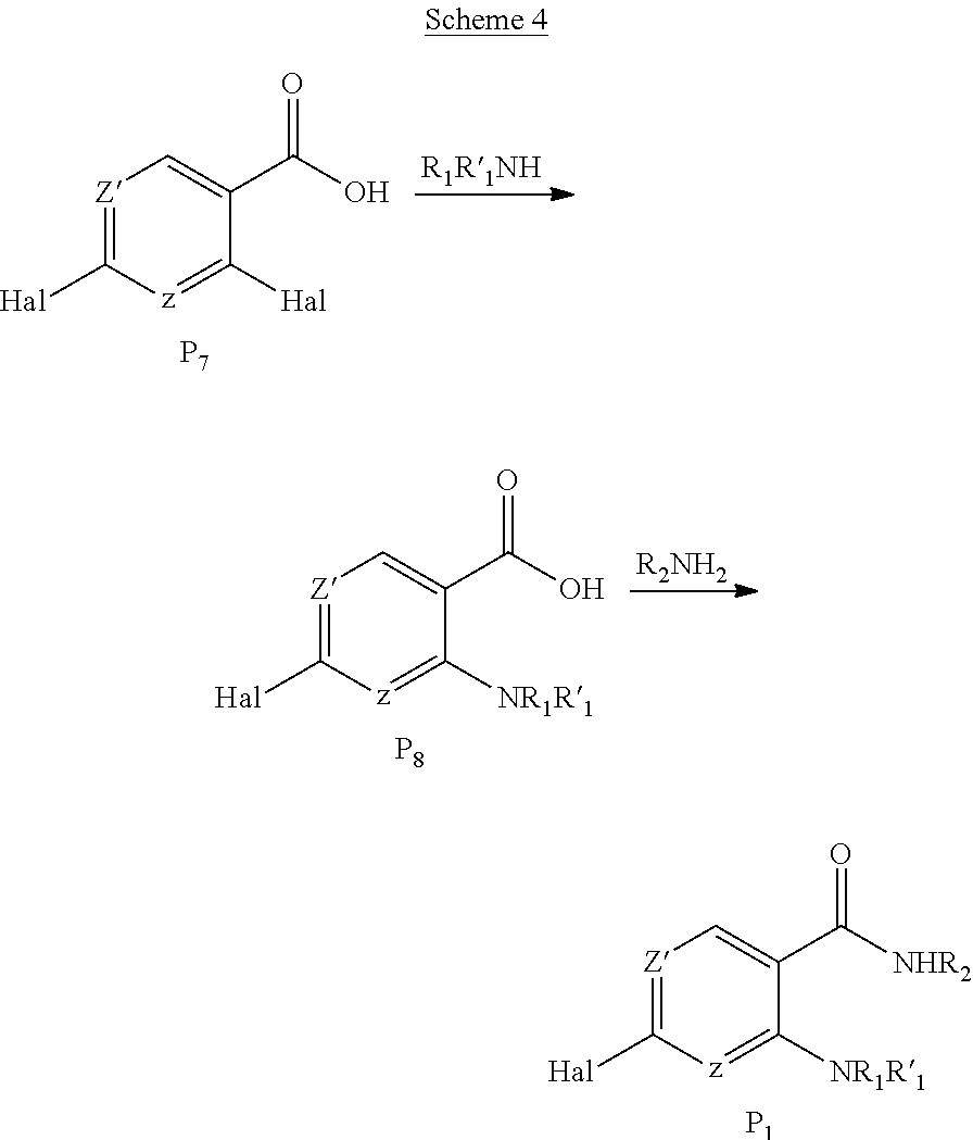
C1([Hal])=[Z]C=C(C(O)=O)C([NR1R1])=[z]1.[P8].[R2NH2].C1([Hal])=[Z]C=C(C(O)=O)C([Hal])=[z]1.[P7].[R1R1NH].C1([Hal])=[Z]C=C(C([NHR2])=O)C([NR1R1])=[z]1.[P1]
